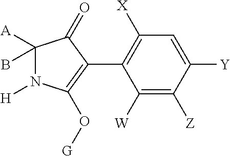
C1([A])(B)N([H])C(O[G])=C(C2=C([X])C=C([Y])C([Z])=C2[W])C1=O
